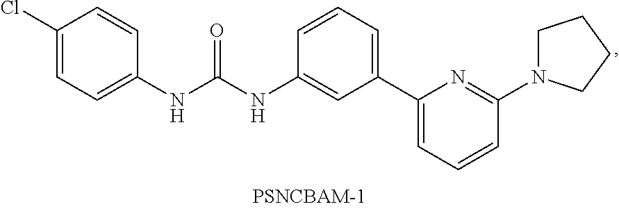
C1(Cl)=CC=C(NC(NC2=CC(C3=CC=CC(N4CCCC4)=N3)=CC=C2)=O)C=C1
